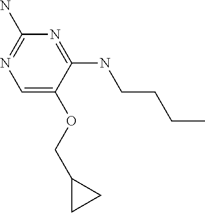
C1=C(OCC2CC2)C(NCCCC)=NC(N)=N1
